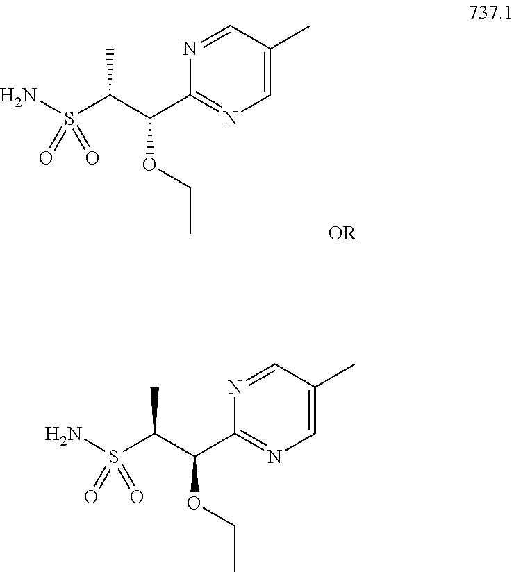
C1=C(C)C=NC(C(C(S(N)(=O)=O)C)OCC)=N1.[OR].C1=C(C)C=NC(C(C(S(N)(=O)=O)C)OCC)=N1
